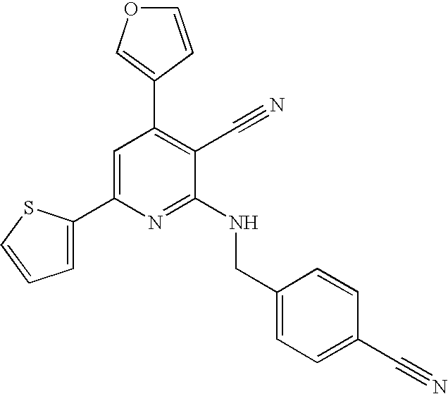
C1(C2=CC=CS2)=CC(C2=COC=C2)=C(C#N)C(NCC2=CC=C(C#N)C=C2)=N1
